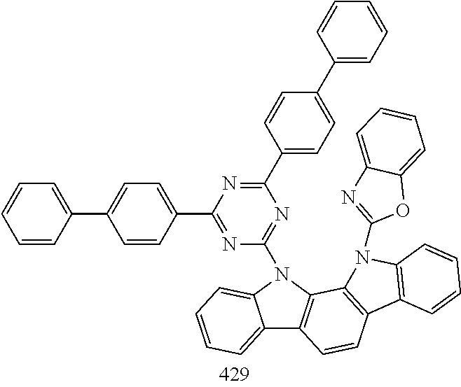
C12=CC=CC=C1N(C1=NC(C3=CC=C(C4=CC=CC=C4)C=C3)=NC(C3=CC=C(C4=CC=CC=C4)C=C3)=N1)C1=C2C=CC2=C1N(C1=NC3=CC=CC=C3O1)C1=C2C=CC=C1
